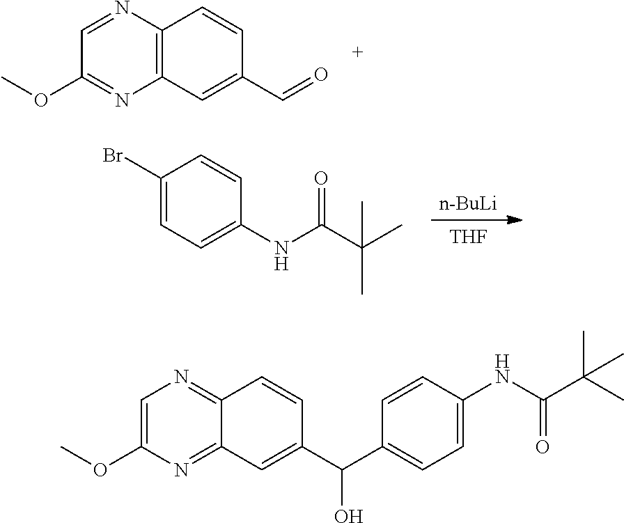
C12=C(C=C(C=O)C=C1)N=C(OC)C=N2.[THF].[n-BuLi].C1(Br)=CC=C(NC(=O)C(C)(C)C)C=C1.C1=C(OC)N=C2C(=N1)C=CC(C(C1=CC=C(NC(=O)C(C)(C)C)C=C1)O)=C2
